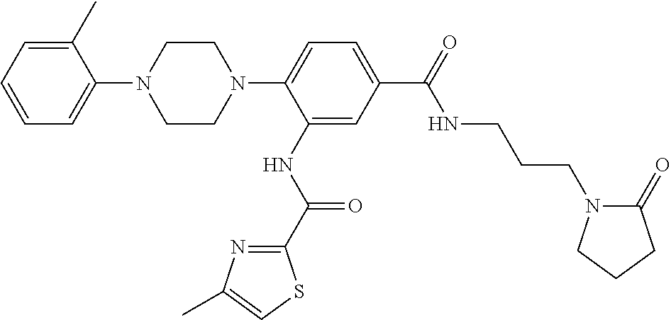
C1=C(C)C(N2CCN(C3=CC=C(C(NCCCN4C(=O)CCC4)=O)C=C3NC(=O)C3=NC(C)=CS3)CC2)=CC=C1
